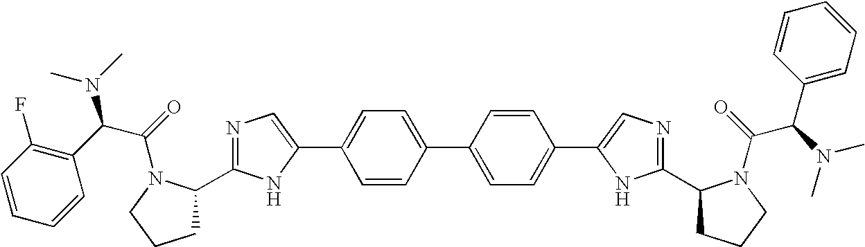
C1=CC(F)=C(C(C(=O)N2C(C3=NC=C(C4=CC=C(C5=CC=C(C6=CN=C(C7CCCN7C(=O)C(N(C)C)C7=CC=CC=C7)N6)C=C5)C=C4)N3)CCC2)N(C)C)C=C1
